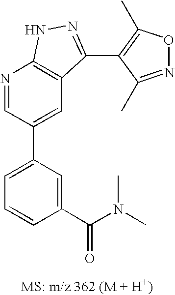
N1=CC(C2=CC=CC(C(N(C)C)=O)=C2)=CC2=C1NN=C2C1=C(C)ON=C1C
